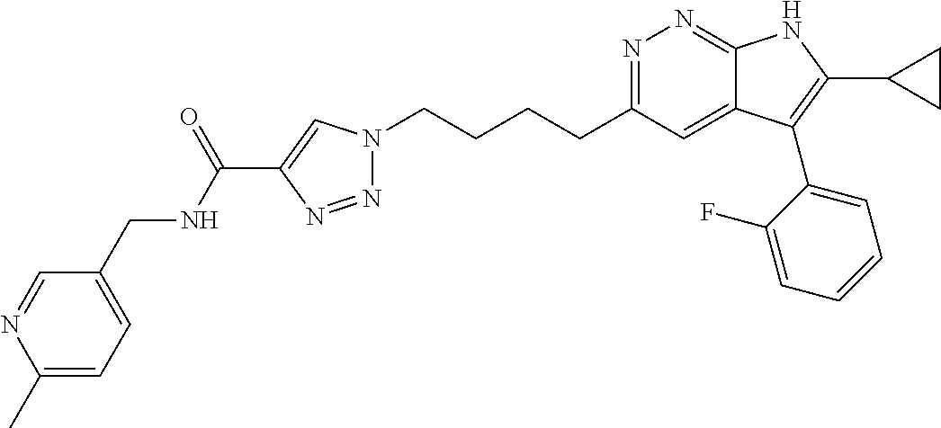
N1=C(CCCCN2N=NC(C(NCC3=CC=C(C)N=C3)=O)=C2)C=C2C(=N1)NC(C1CC1)=C2C1=CC=CC=C1F
